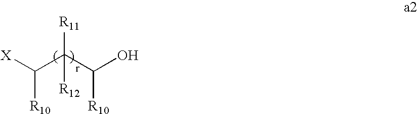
[X]C(C(C(O)[R10])([R11])[R12])[R10]
